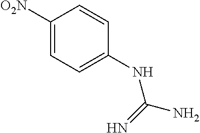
C1(NC(N)=N)=CC=C([O2N])C=C1
